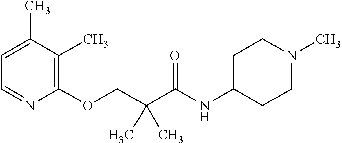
C1=C(C)C(C)=C(OCC(C(NC2CCN(C)CC2)=O)(C)C)N=C1
